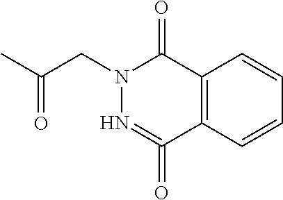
CC(CN1N=C(=O)C2=C(C1=O)C=CC=C2)=O
